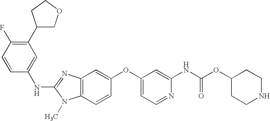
C1(C2COCC2)=C(F)C=CC(NC2=NC3=C(N2C)C=CC(OC2=CC=NC(NC(OC4CCNCC4)=O)=C2)=C3)=C1
